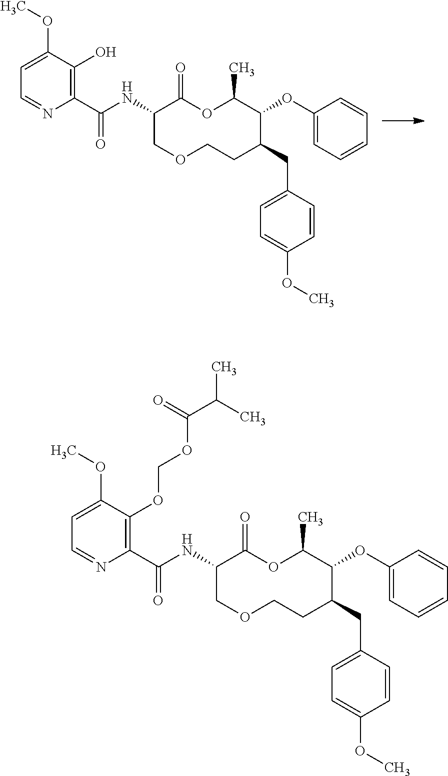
O1C(C)C(OC2=CC=CC=C2)C(CC2=CC=C(OC)C=C2)CCOCC(NC(C2=C(OCOC(C(C)C)=O)C(OC)=CC=N2)=O)C1=O.O1C(C)C(OC2=CC=CC=C2)C(CC2=CC=C(OC)C=C2)CCOCC(NC(C2=C(O)C(OC)=CC=N2)=O)C1=O
